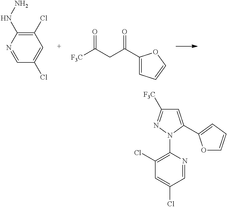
C1(Cl)=C(N2C(C3=CC=CO3)=CC([F3C])=N2)N=CC(Cl)=C1.[F3C]C(CC(=O)C1=CC=CO1)=O.C1=C(Cl)C=NC(NN)=C1Cl
